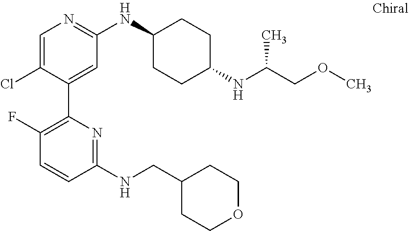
C1=C(Cl)C(C2=C(F)C=CC(NCC3CCOCC3)=N2)=CC(NC2CCC(NC(COC)C)CC2)=N1
